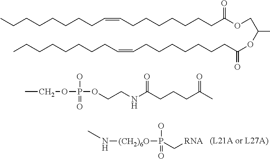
N([(CH2)6O]P(O)(=O)C[RNA])C.C(OP(OCCNC(CCCC(C)=O)=O)(O)=O)C.C(CCCCCCC(OCC(OC(=O)CCCCCCCC=CCCCCCCCC)C)=O)C=CCCCCCCCC
